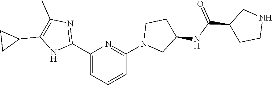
C1(C2=CC=CC(N3CC(NC(C4CCNC4)=O)CC3)=N2)=NC(C)=C(C2CC2)N1
